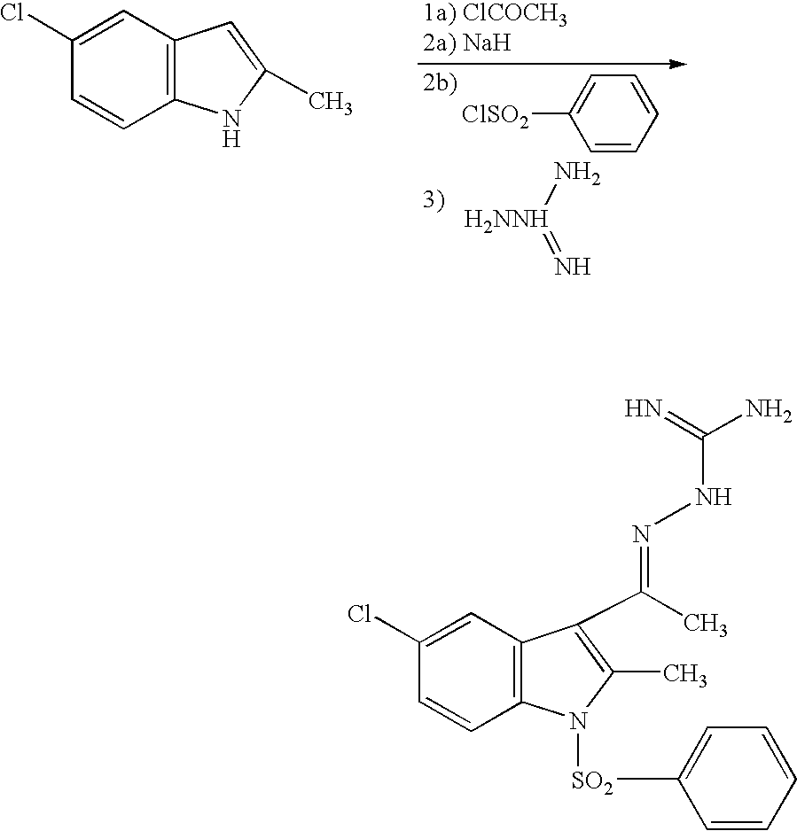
C1(Cl)=CC2=C(C=C1)N([SO2]C1=CC=CC=C1)C(C)=C2C(=NNC(=N)N)C.C1(Cl)=CC2=C(C=C1)NC(C)=C2.[H2NNH](N)=N.[ClSO2]C1=CC=CC=C1
